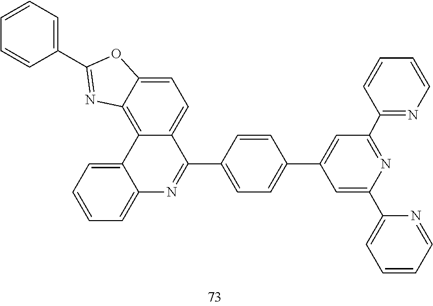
C1(C2=NC3=C4C(=CC=C3O2)C(C2=CC=C(C3=CC(C5=NC=CC=C5)=NC(C5=CC=CC=N5)=C3)C=C2)=NC2=CC=CC=C42)=CC=CC=C1
